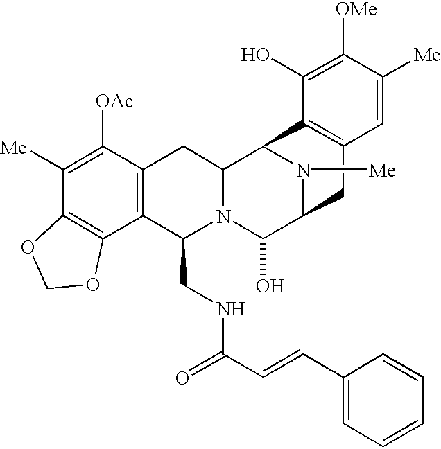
C1([Me])=C([OAc])C2=C(C3=C1OCO3)C(CNC(=O)C=CC1=CC=CC=C1)N1C(C2)C2N([Me])C(C1O)CC1=C2C(O)=C([OMe])C([Me])=C1
